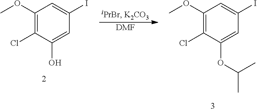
C1(OC)=C(Cl)C(O)=CC(I)=C1.[DMF].C1(OC)=C(Cl)C(OC(C)C)=CC(I)=C1
